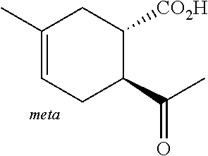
C1(C)=CCC(C(C)=O)C([CO2H])C1
